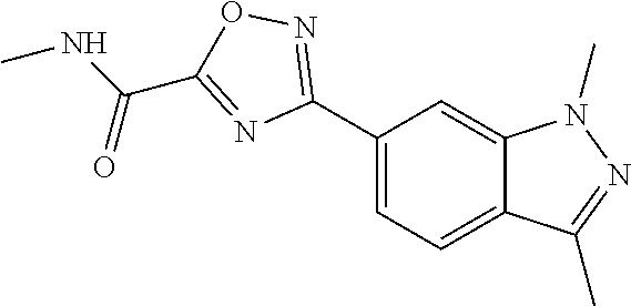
C1(C2=NOC(C(NC)=O)=N2)=CC=C2C(=C1)N(C)N=C2C
